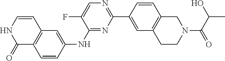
C1=CNC(=O)C2=C1C=C(NC1=NC(C3=CC4=C(C=C3)CN(C(=O)C(O)C)CC4)=NC=C1F)C=C2
